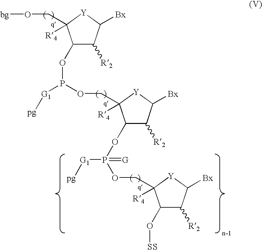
C1([R2])C(OP(OCC2([R4])C(O[SS])C([R2])C([Bx])[Y]2)([G1][pg])=[G])C(COP(OC2C([R2])C([Bx])[Y]C2(CO[bg])[R4])[G1][pg])([R4])[Y]C1[Bx]
